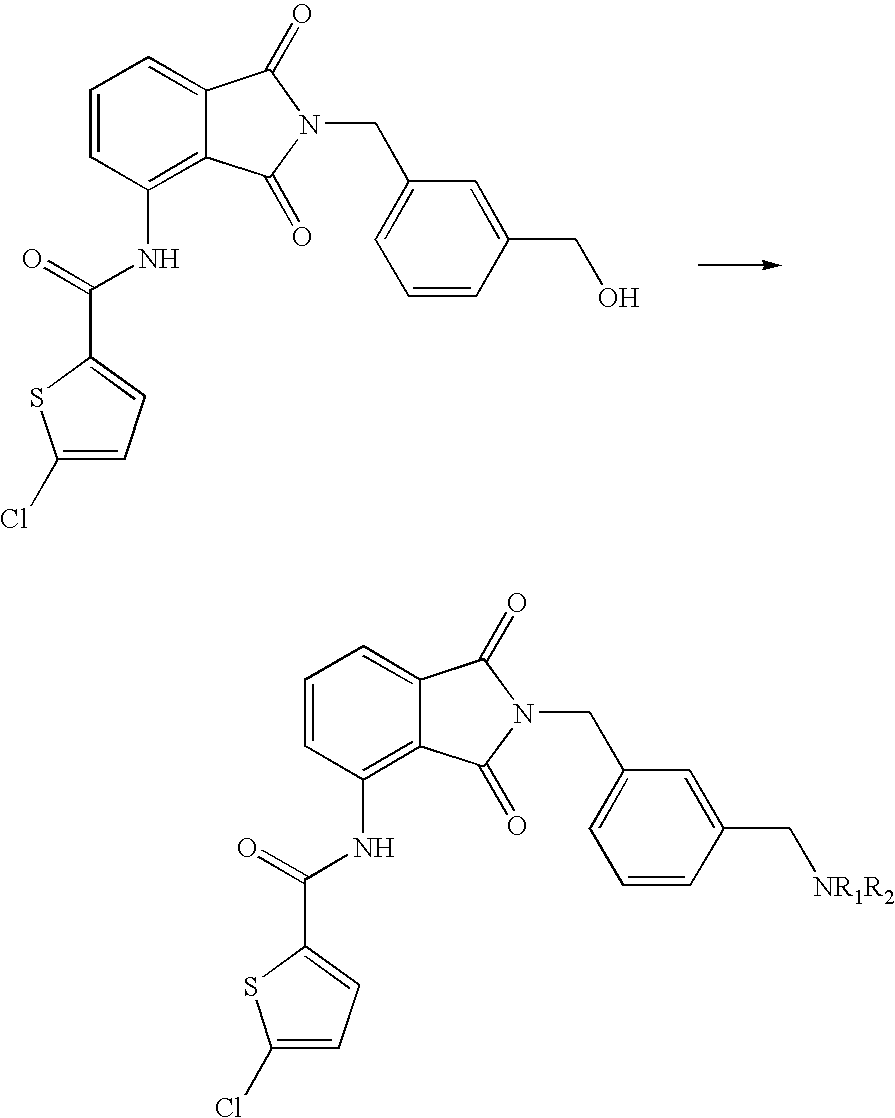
C1=CC(NC(=O)C2=CC=C(Cl)S2)=C2C(=C1)C(=O)N(CC1=CC=CC(CO)=C1)C2=O.C1=CC(NC(=O)C2=CC=C(Cl)S2)=C2C(=C1)C(=O)N(CC1=CC=CC(C[NR1R2])=C1)C2=O
